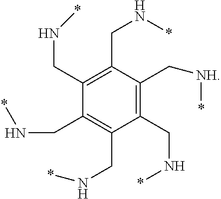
C1(CN*)=C(CN*)C(CN*)=C(CN*)C(CN*)=C1C[NH]*
